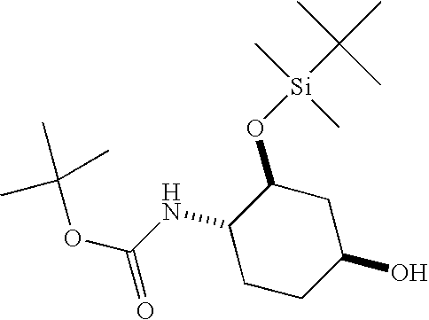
N(C1CCC(O)CC1O[Si](C(C)(C)C)(C)C)C(OC(C)(C)C)=O
